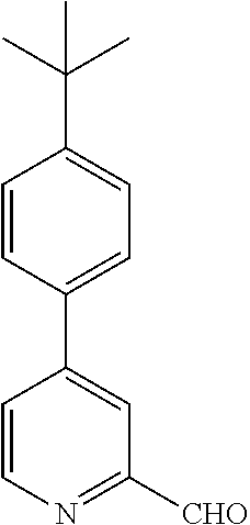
C1(C2=CC([CHO])=NC=C2)=CC=C(C(C)(C)C)C=C1
